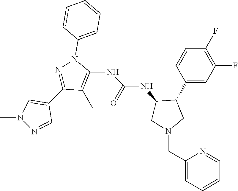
C1(C)=C(NC(=O)NC2CN(CC3=CC=CC=N3)CC2C2=CC(F)=C(F)C=C2)N(C2=CC=CC=C2)N=C1C1=CN(C)N=C1
